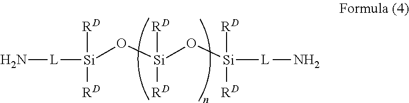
N[L][Si]([RD])([RD])O[Si]([RD])([RD])O[Si]([RD])([RD])[L]N
